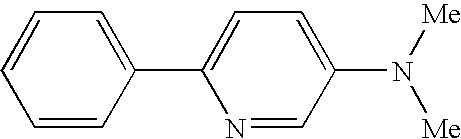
C1=CC(C2=CC=C(N([Me])[Me])C=N2)=CC=C1
